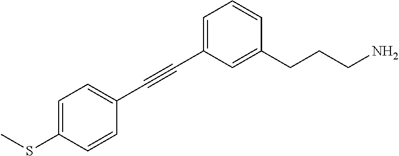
C1=C(C#CC2=CC=C(SC)C=C2)C=C(CCCN)C=C1
